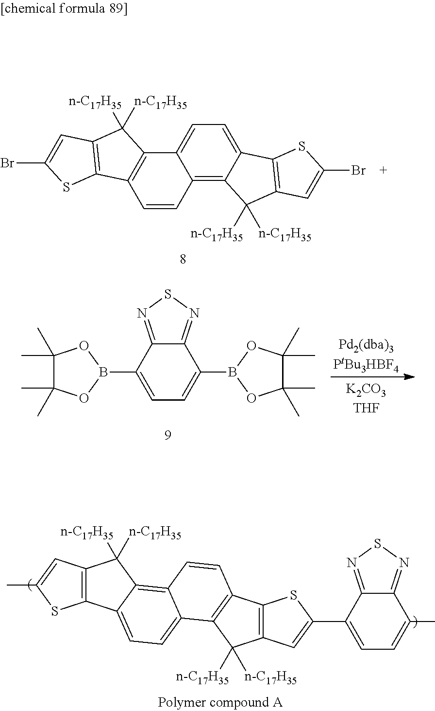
C1=C2C(=C3C(=C1)C1=C(C3([n-C17H35])[n-C17H35])C=C(Br)S1)C=CC1=C2C([n-C17H35])([n-C17H35])C2=C1SC(Br)=C2.C1(C)(C)C(C)(C)OB(C2=CC=C(B3OC(C)(C)C(C)(C)O3)C3=NSN=C23)O1.C12=C(C=C(C)S1)C([n-C17H35])([n-C17H35])C1=C3C(=CC=C21)C1=C(C=C3)C2=C(C1([n-C17H35])[n-C17H35])C=C(C1=CC=C(C)C3=NSN=C13)S2
